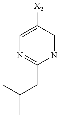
C1=C([X2])C=NC(CC(C)C)=N1
